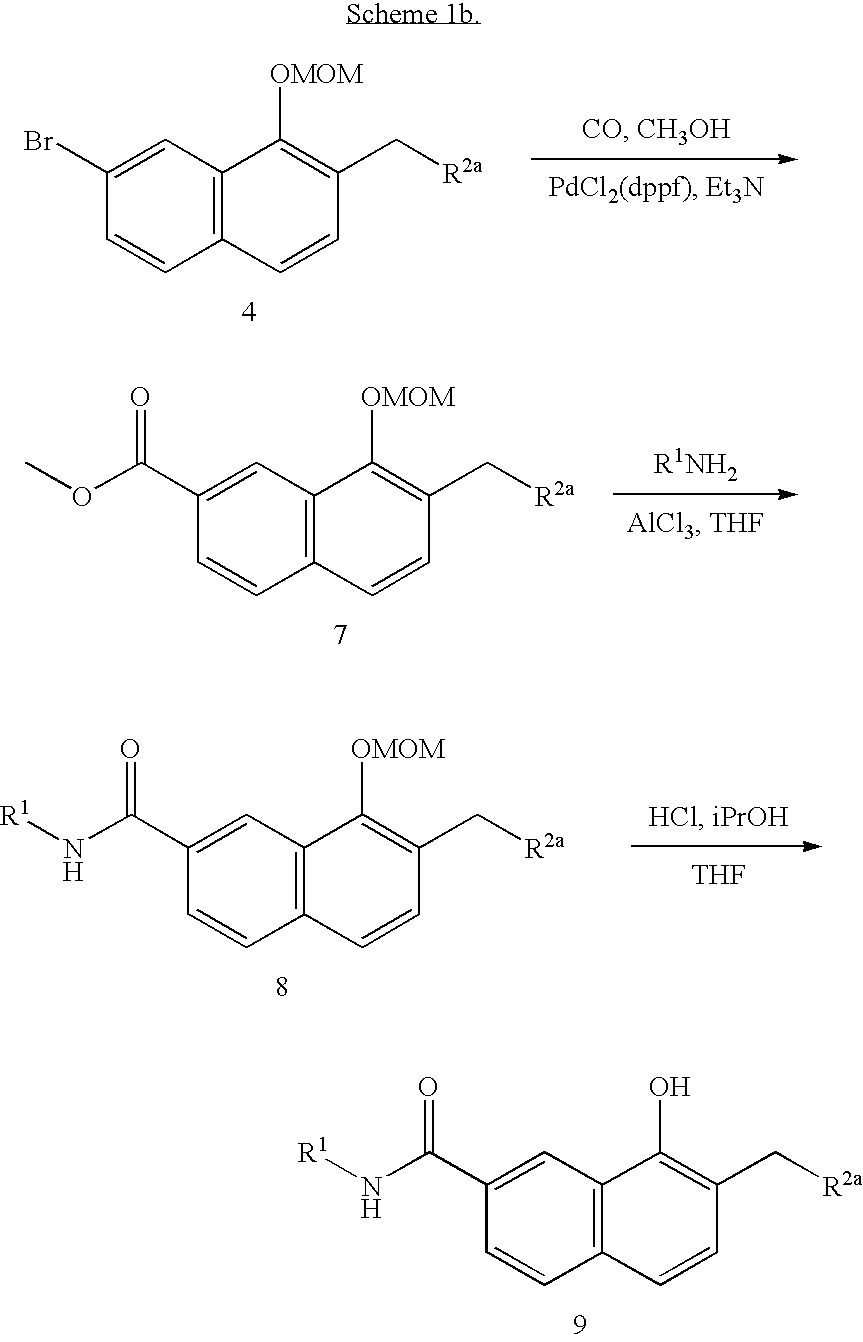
C1(Br)=CC2=C(C=C1)C=CC(C[R2a])=C2[OMOM].C1(C(OC)=O)=CC2=C(C=C1)C=CC(C[R2a])=C2[OMOM].C1(C(N[R1])=O)=CC2=C(C=C1)C=CC(C[R2a])=C2[OMOM].[THF].C1(C(N[R1])=O)=CC2=C(C=C1)C=CC(C[R2a])=C2O
